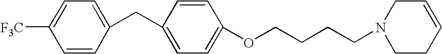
C1(CC2=CC=C(OCCCCN3CCC=CC3)C=C2)=CC=C([F3C])C=C1
